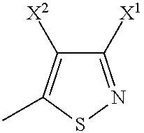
C1([X1])=NSC(C)=C1[X2]
